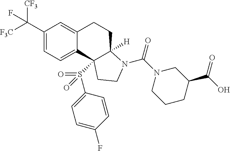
C1(C([F3C])([CF3])F)=CC=C2C(=C1)CCC1([H])C2(S(C2=CC=C(F)C=C2)(=O)=O)CCN1C(N1CCCC(C(=O)O)C1)=O
